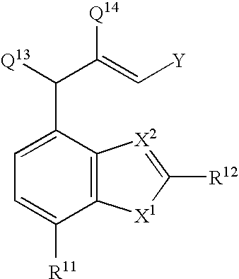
C1(C([Q13])C(=C[Y])[Q14])=CC=C([R11])C2=C1[X2]=C([R12])[X1]2
